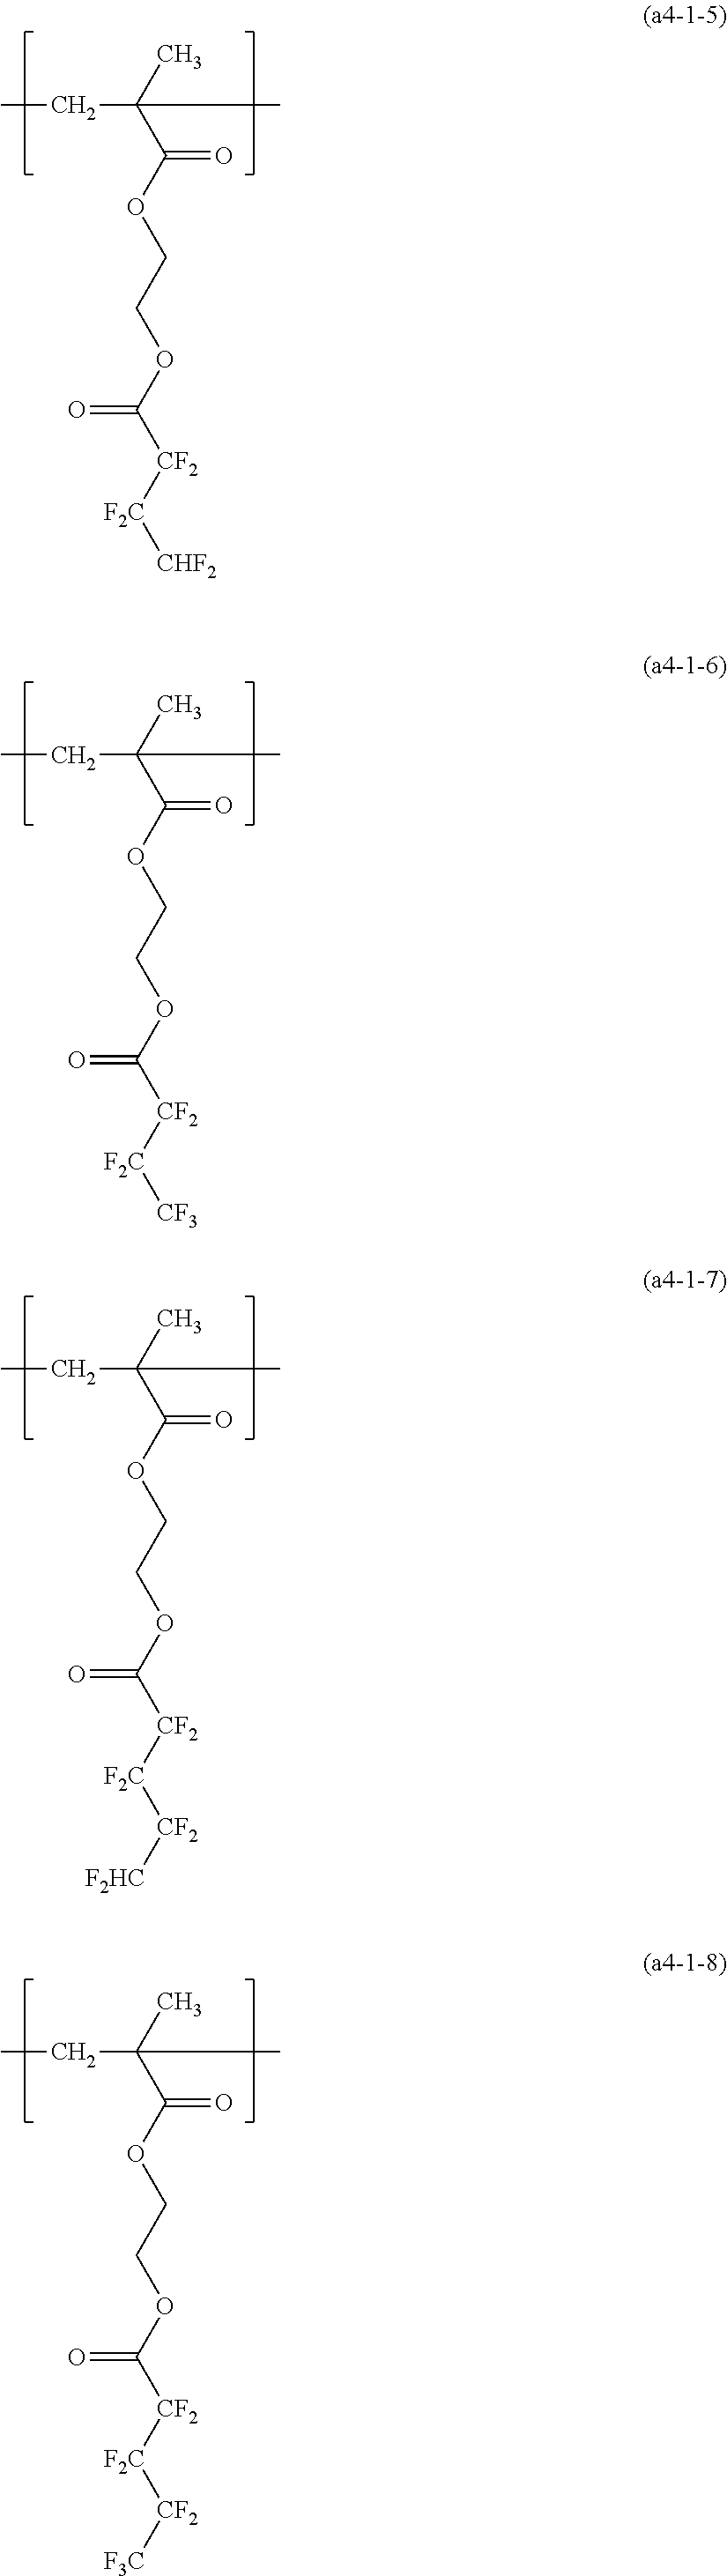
CCC(C(OCCOC([CF2][F2C][CHF2])=O)=O)(C)C.CCC(C(OCCOC([CF2][F2C][CF3])=O)=O)(C)C.CCC(C(OCCOC([CF2][F2C][CF2][F2HC])=O)=O)(C)C.CCC(C(OCCOC([CF2][F2C][CF2][F3C])=O)=O)(C)C
